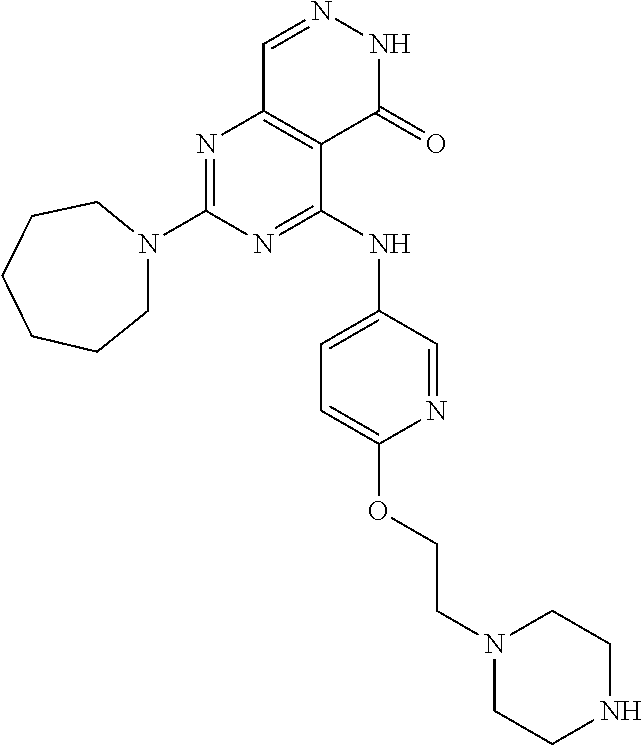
N1=C(N2CCCCCC2)N=C(NC2=CC=C(OCCN3CCNCC3)N=C2)C2=C1C=NNC2=O
